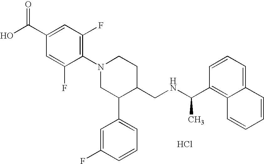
Cl.C1(N2CC(C3=CC=CC(F)=C3)C(CNC(C3=C4C(=CC=C3)C=CC=C4)C)CC2)=C(F)C=C(C(O)=O)C=C1F
